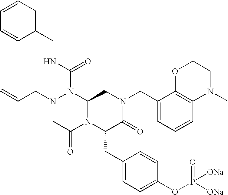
N(C(N1N(CC=C)CC(=O)N2C1CN(CC1=CC=CC3=C1OCCN3C)C(=O)C2CC1=CC=C(OP([ONa])([ONa])=O)C=C1)=O)CC1=CC=CC=C1
